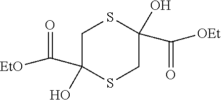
C1(O)(C(=O)[OEt])CSC(C(=O)[EtO])(O)CS1
